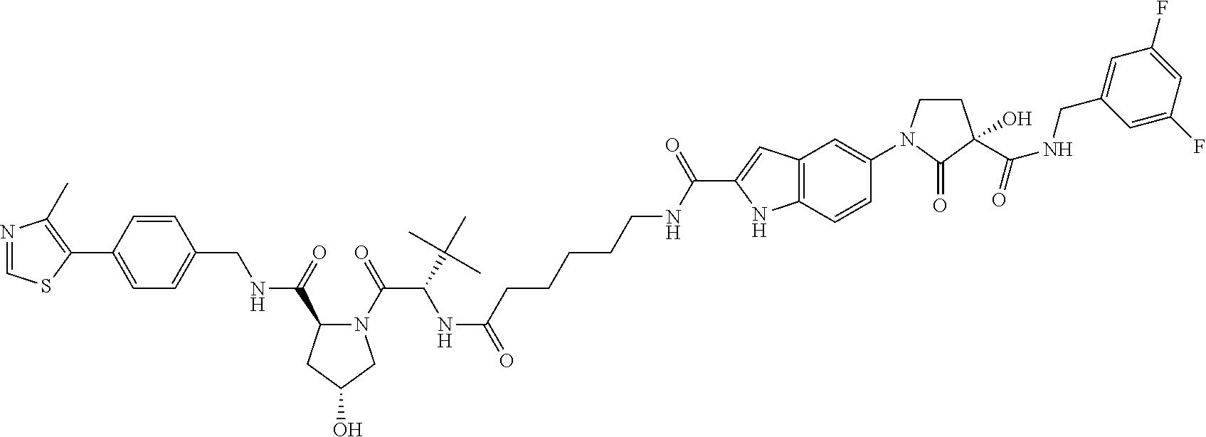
N1(C(=O)C(NC(=O)CCCCCNC(C2=CC3=C(N2)C=CC(N2CCC(C(NCC4=CC(F)=CC(F)=C4)=O)(O)C2=O)=C3)=O)C(C)(C)C)C(C(=O)NCC2=CC=C(C3=C(C)N=CS3)C=C2)CC(O)C1
